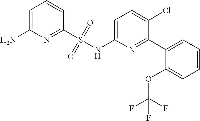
C1=C(N)N=C(S(NC2=CC=C(Cl)C(C3=CC=CC=C3OC(F)(F)F)=N2)(=O)=O)C=C1
